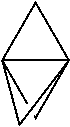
C123C(C1)(C2)C3
